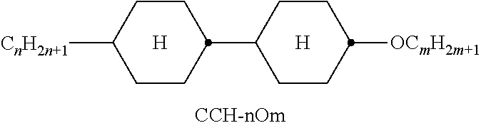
C1CC([CnH2n+1])CCC1C1CCC([OCmH2m+1])CC1.[H].[H]
